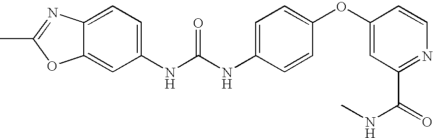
C12=CC(NC(NC3=CC=C(OC4=CC(C(=O)NC)=NC=C4)C=C3)=O)=CC=C1N=C(C)O2
